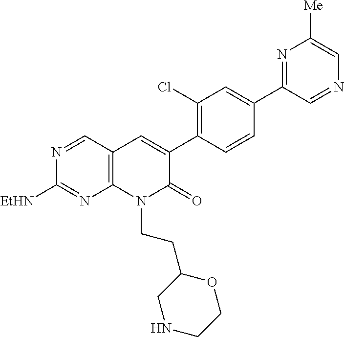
N1=CC2=C(N=C1[EtHN])N(CCC1CNCCO1)C(=O)C(C1=C(Cl)C=C(C3=NC([Me])=CN=C3)C=C1)=C2
